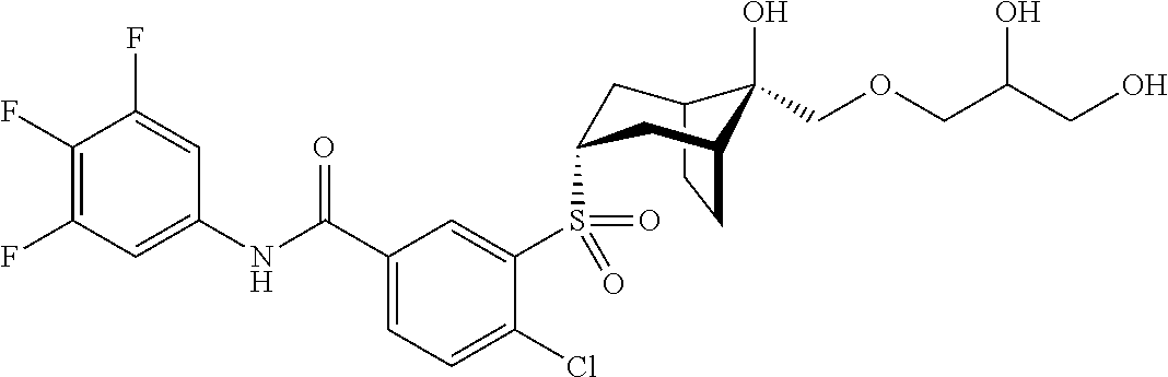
C1(F)=C(F)C=C(NC(C2=CC=C(Cl)C(S(=O)(=O)C3CC4C(O)(COCC(CO)O)C(CC4)C3)=C2)=O)C=C1F
